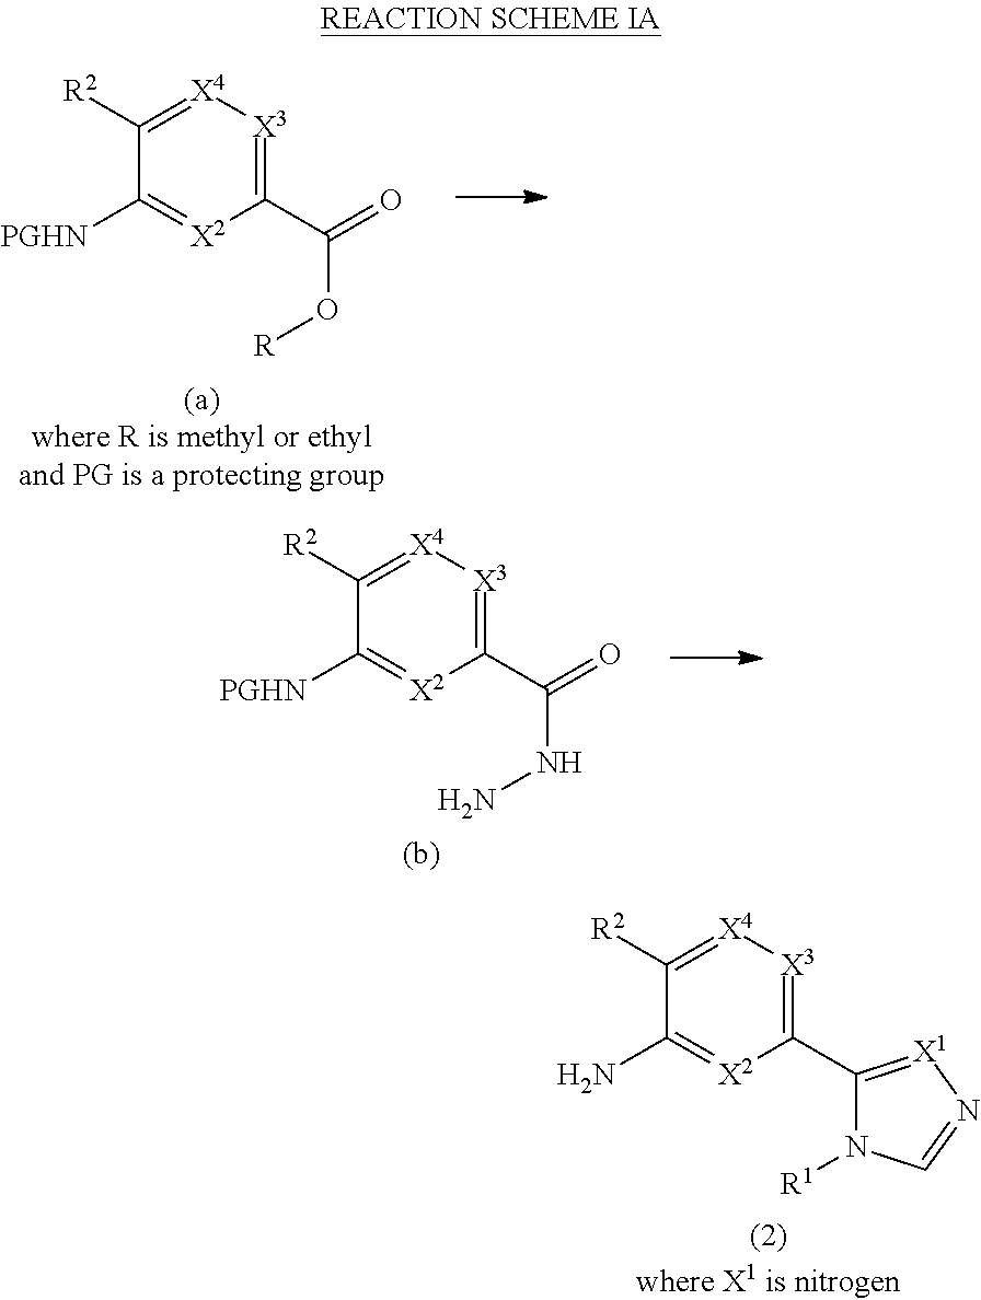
C1([R2])=[X4][X3]=C(C2=[X1]N=CN2[R1])[X2]=C1N.C1([R2])=[X4][X3]=C(C(=O)O[R])[X2]=C1[PGHN].C1([R2])=[X4][X3]=C(C(=O)NN)[X2]=C1[PGHN]
